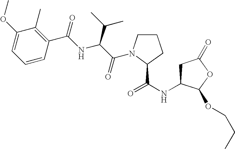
C1C(NC(=O)C2N(C(C(NC(C3=C(C)C(OC)=CC=C3)=O)C(C)C)=O)CCC2)C(OCCC)OC1=O
